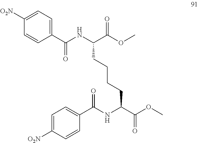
C1(C(NC(C(OC)=O)CCCCC(C(=O)OC)NC(=O)C2=CC=C([O2N])C=C2)=O)=CC=C([O2N])C=C1
